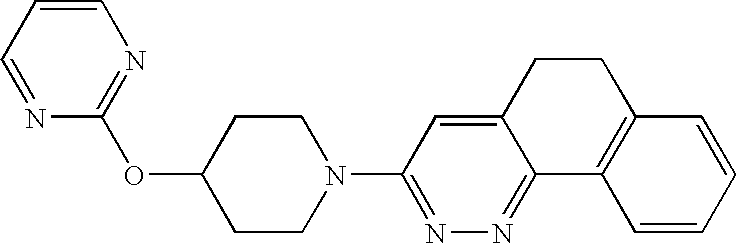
O(C1CCN(C2=NN=C3C(=C2)CCC2=C3C=CC=C2)CC1)C1=NC=CC=N1
